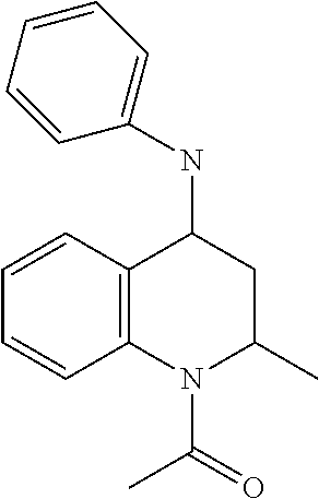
C12=C(C=CC=C1)C(NC1=CC=CC=C1)CC(C)N2C(=O)C
